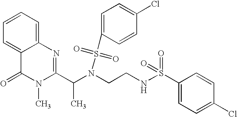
C1=C2C(=CC=C1)N=C(C(N(CCNS(C1=CC=C(Cl)C=C1)(=O)=O)S(=O)(=O)C1=CC=C(Cl)C=C1)C)N(C)C2=O
